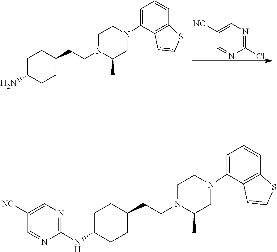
C1([NC])=CN=C(Cl)N=C1.C1C(C)N(CCC2CCC(N)CC2)CCN1C1=CC=CC2=C1C=CS2.C1C(C)N(CCC2CCC(NC3=NC=C([NC])C=N3)CC2)CCN1C1=CC=CC2=C1C=CS2
